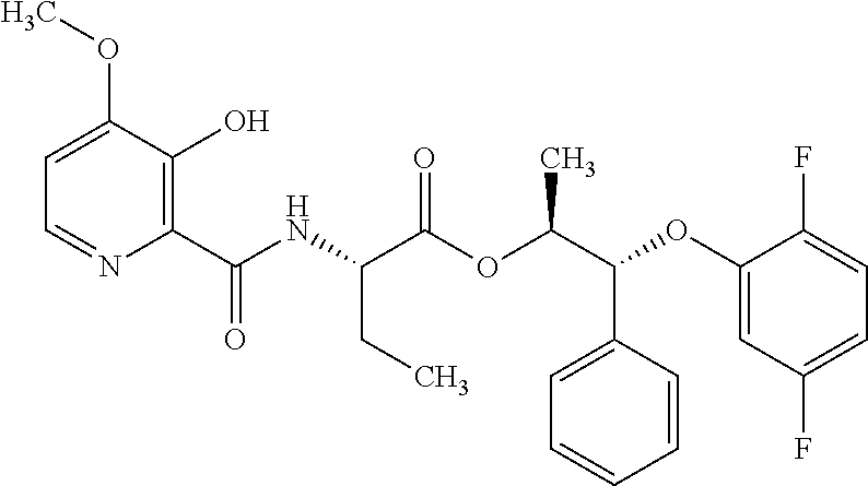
C(C(C(=O)OC(C(C1=CC=CC=C1)OC1=CC(F)=CC=C1F)C)NC(C1=C(O)C(OC)=CC=N1)=O)C
